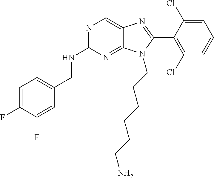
C1=C(F)C(F)=CC(CNC2=NC=C3C(=N2)N(CCCCCCN)C(C2=C(Cl)C=CC=C2Cl)=N3)=C1
